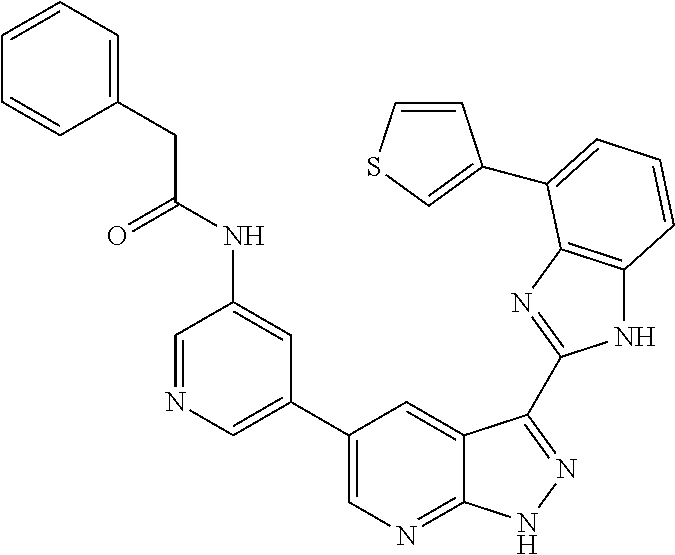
N1C2=C(N=C1C1=NNC3=NC=C(C4=CN=CC(NC(CC5=CC=CC=C5)=O)=C4)C=C31)C(C1=CSC=C1)=CC=C2
